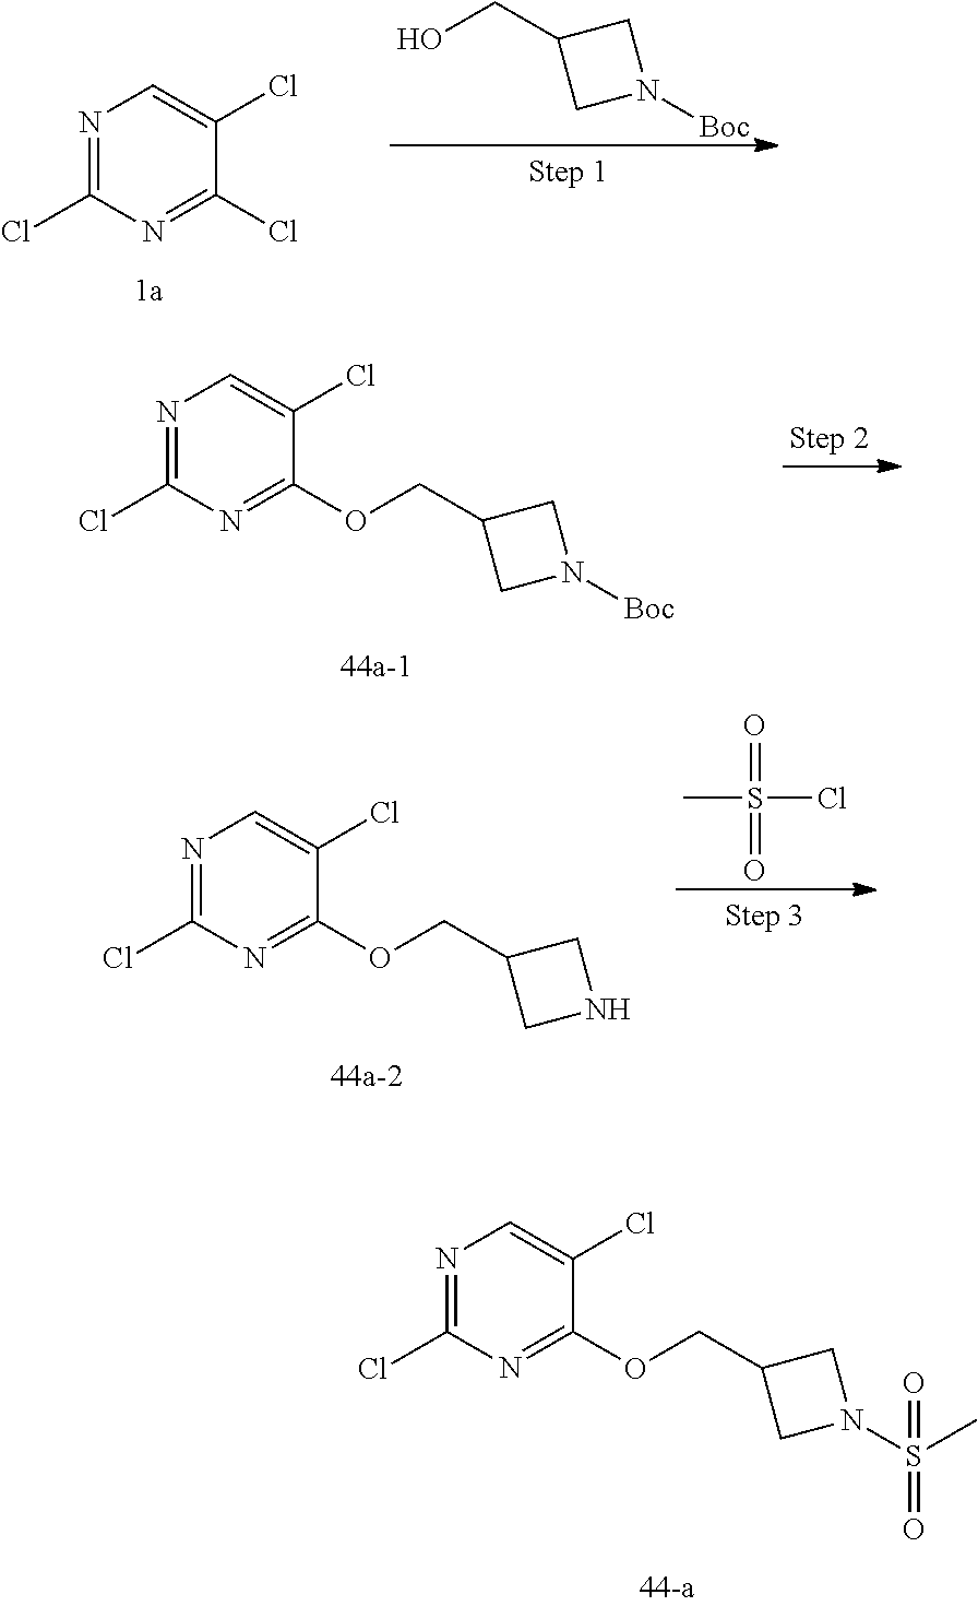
N1=C(Cl)N=C(OCC2CN(S(C)(=O)=O)C2)C(Cl)=C1.N1=C(Cl)N=C(Cl)C(Cl)=C1.OCC1CN([Boc])C1.N1=C(Cl)N=C(OCC2CN([Boc])C2)C(Cl)=C1.N1=C(Cl)N=C(OCC2CNC2)C(Cl)=C1.CS(Cl)(=O)=O
